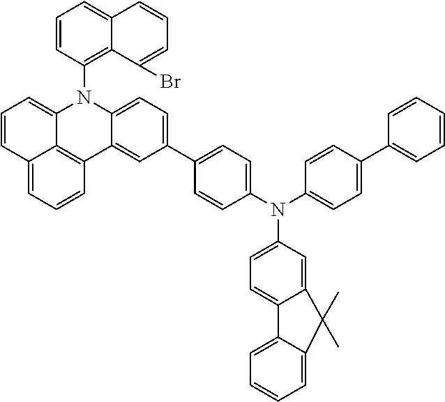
C1=CC2=CC=CC3=C2C(=C1)N(C1=C2C(=CC=C1)C=CC=C2Br)C1=CC=C(C2=CC=C(N(C4=CC=C5C(=C4)C(C)(C)C4=CC=CC=C54)C4=CC=C(C5=CC=CC=C5)C=C4)C=C2)C=C31
